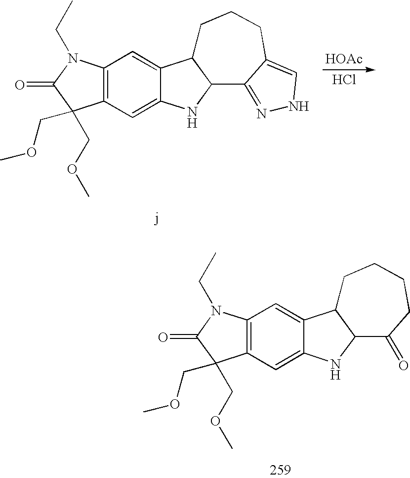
C12=C(C=C3C(=C1)C1C(N3)C(=O)CCCC1)C(COC)(COC)C(=O)N2CC.C12=C(C=C3C(=C1)C1C(N3)C3=NNC=C3CCC1)C(COC)(COC)C(=O)N2CC.[HOAc].Cl
